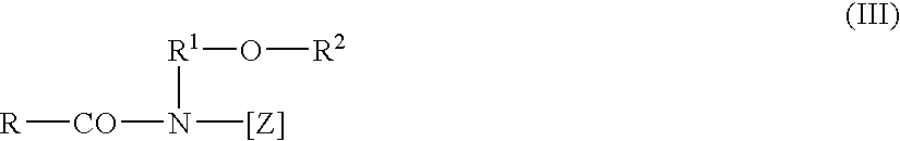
[R1](N([CO][R])[[Z]])O[R2]
